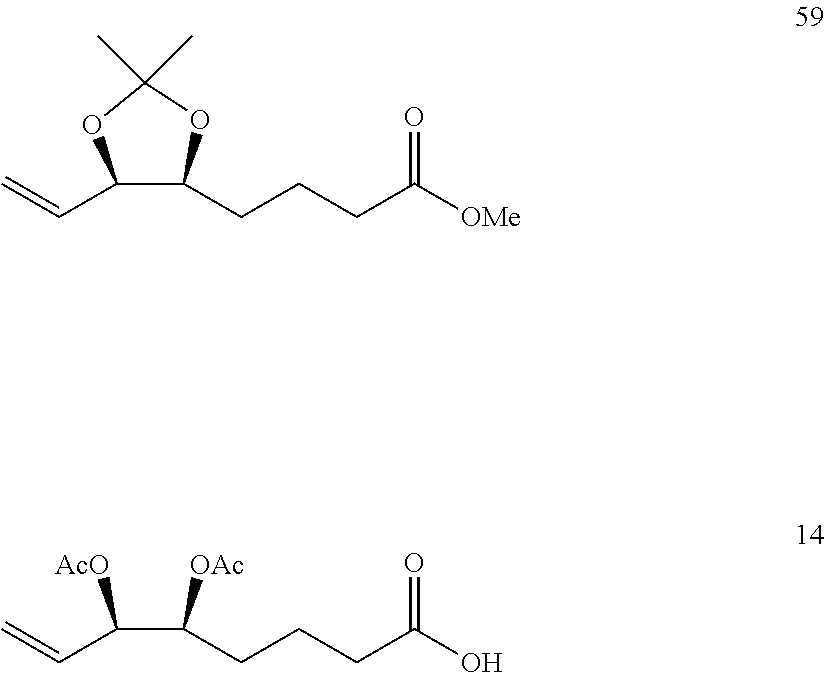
C=CC(C([OAc])CCCC(O)=O)[AcO].C=CC1C(CCCC([OMe])=O)OC(C)(C)O1
